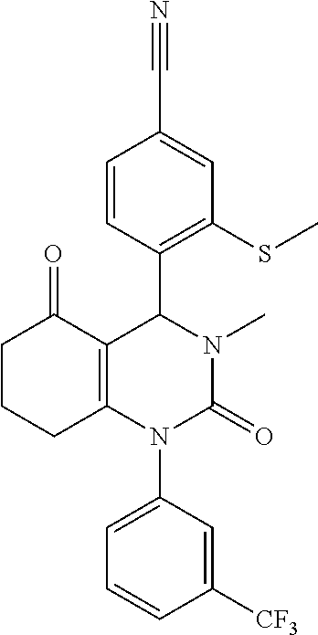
C1([CF3])=CC(N2C(=O)N(C)C(C3=C(SC)C=C(C#N)C=C3)C3=C2CCCC3=O)=CC=C1
